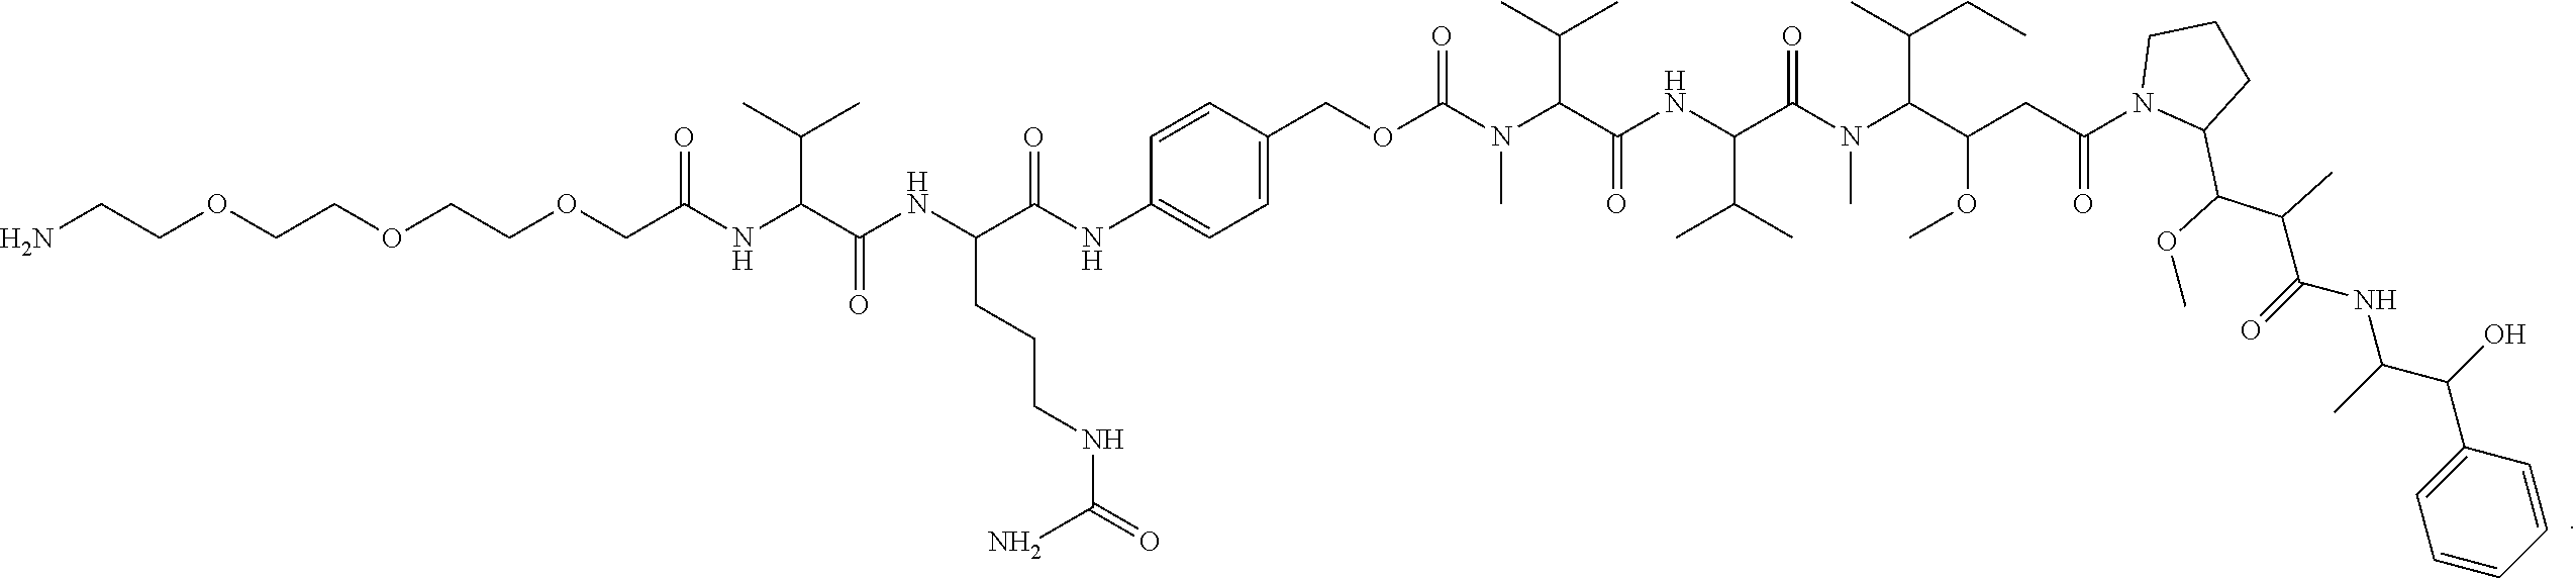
C(COCCOCCOCC(NC(C(NC(C(NC1=CC=C(COC(N(C)C(C(C)C)C(=O)NC(C(C)C)C(=O)N(C)C(C(CC)C)C(OC)CC(=O)N2C(C(OC)C(C)C(=O)NC(C(O)C3=CC=CC=C3)C)CCC2)=O)C=C1)=O)CCCNC(=O)N)=O)C(C)C)=O)N
